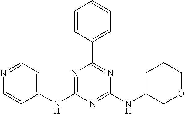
C1=CC(C2=NC(NC3COCCC3)=NC(NC3=CC=NC=C3)=N2)=CC=C1
